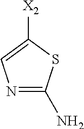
C1([X2])=CN=C(N)S1
